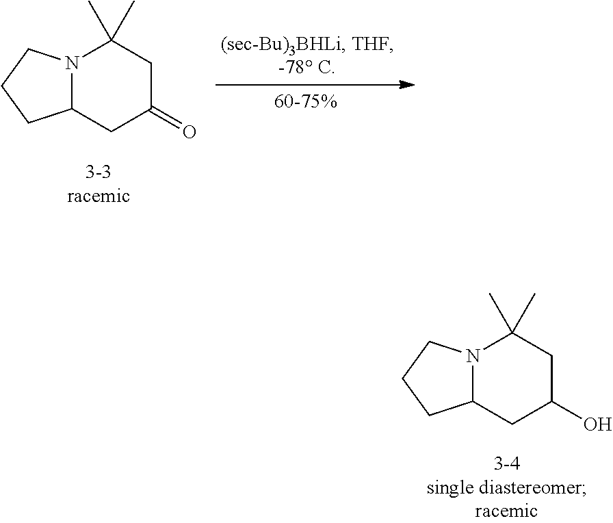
N12C(CC(=O)CC1(C)C)CCC2.N12C(CC(O)CC1(C)C)CCC2
